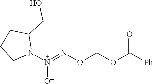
[N+](=NOCOC([Ph])=O)(N1C(CO)CCC1)[O-]
